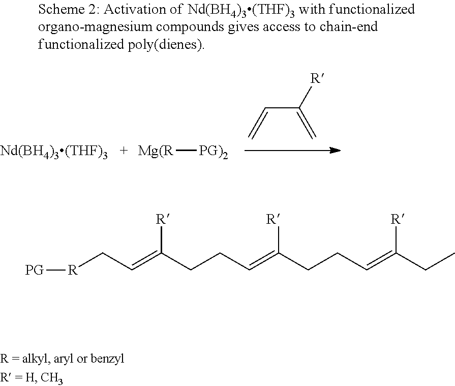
C(C([R])=C)=C.[Mg(R][PG)2].[R](CC=C(CCC=C(CCC=C(CC)[R])[R])[R])[PG]
